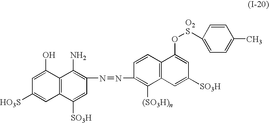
C1=CC(N=NC2=C(N)C3=C(C([SO3H])=C2)C=C([HO3S])C=C3O)=C([(SO3H)n])C2=C1C(O[O2S]C1=CC=C(C)C=C1)=CC([SO3H])=C2
